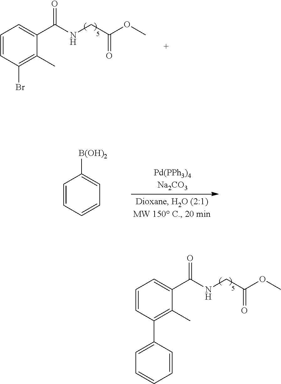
C1=CC=CC=C1[B(OH)2].C(=O)(CNC(C1=CC=CC(C2=CC=CC=C2)=C1C)=O)OC.C(=O)(CNC(C1=CC=CC(Br)=C1C)=O)OC
